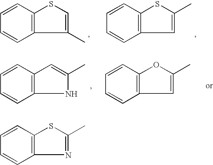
N1C(C)=CC2=C1C=CC=C2.C1=C(C)OC2=C1C=CC=C2.C1(C)=CSC2=C1C=CC=C2.C1=C(C)SC2=C1C=CC=C2.N1=C(C)SC2=C1C=CC=C2
